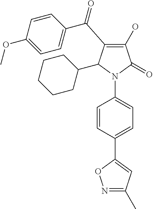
C1(O)=C(C(C2=CC=C(OC)C=C2)=O)C(C2CCCCC2)N(C2=CC=C(C3=CC(C)=NO3)C=C2)C1=O
